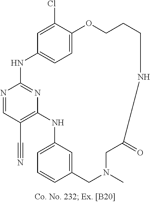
N1=CC(C#N)=C2N=C1NC1=CC=C(C(Cl)=C1)OCCCNC(=O)CN(C)CC1=CC(=CC=C1)N2
